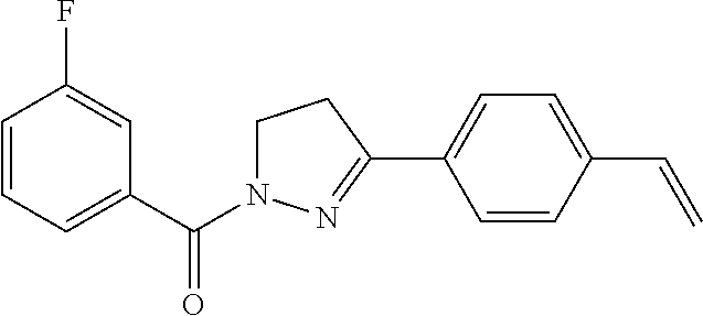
C1=CC=C(C(=O)N2CCC(C3=CC=C(C=C)C=C3)=N2)C=C1F
